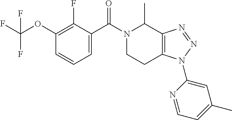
C1=C(C(N2CCC3=C(C2C)N=NN3C2=CC(C)=CC=N2)=O)C(F)=C(OC(F)(F)F)C=C1
